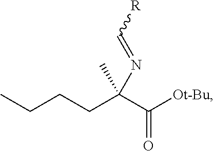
CCCCC(C([Ot-Bu])=O)(C)N=C[R]
